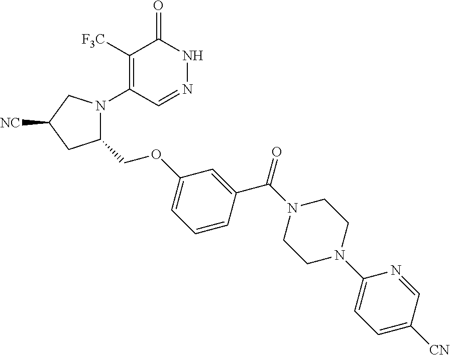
C1([F3C])=C(N2C(COC3=CC=CC(C(N4CCN(C5=CC=C([CN])C=N5)CC4)=O)=C3)CC([NC])C2)C=NNC1=O
